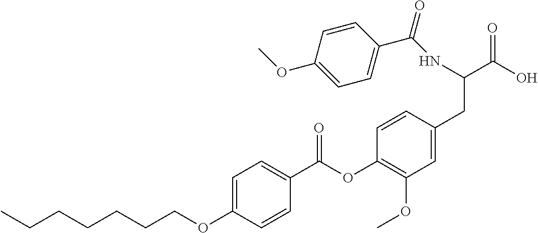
C1=C(OCCCCCCC)C=CC(C(OC2=C(OC)C=C(CC(C(O)=O)NC(C3=CC=C(OC)C=C3)=O)C=C2)=O)=C1
